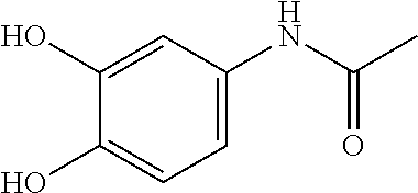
C1=C(O)C(O)=CC=C1NC(C)=O
